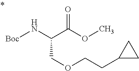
[Boc]NC(C(OC)=O)COCCC1CC1
